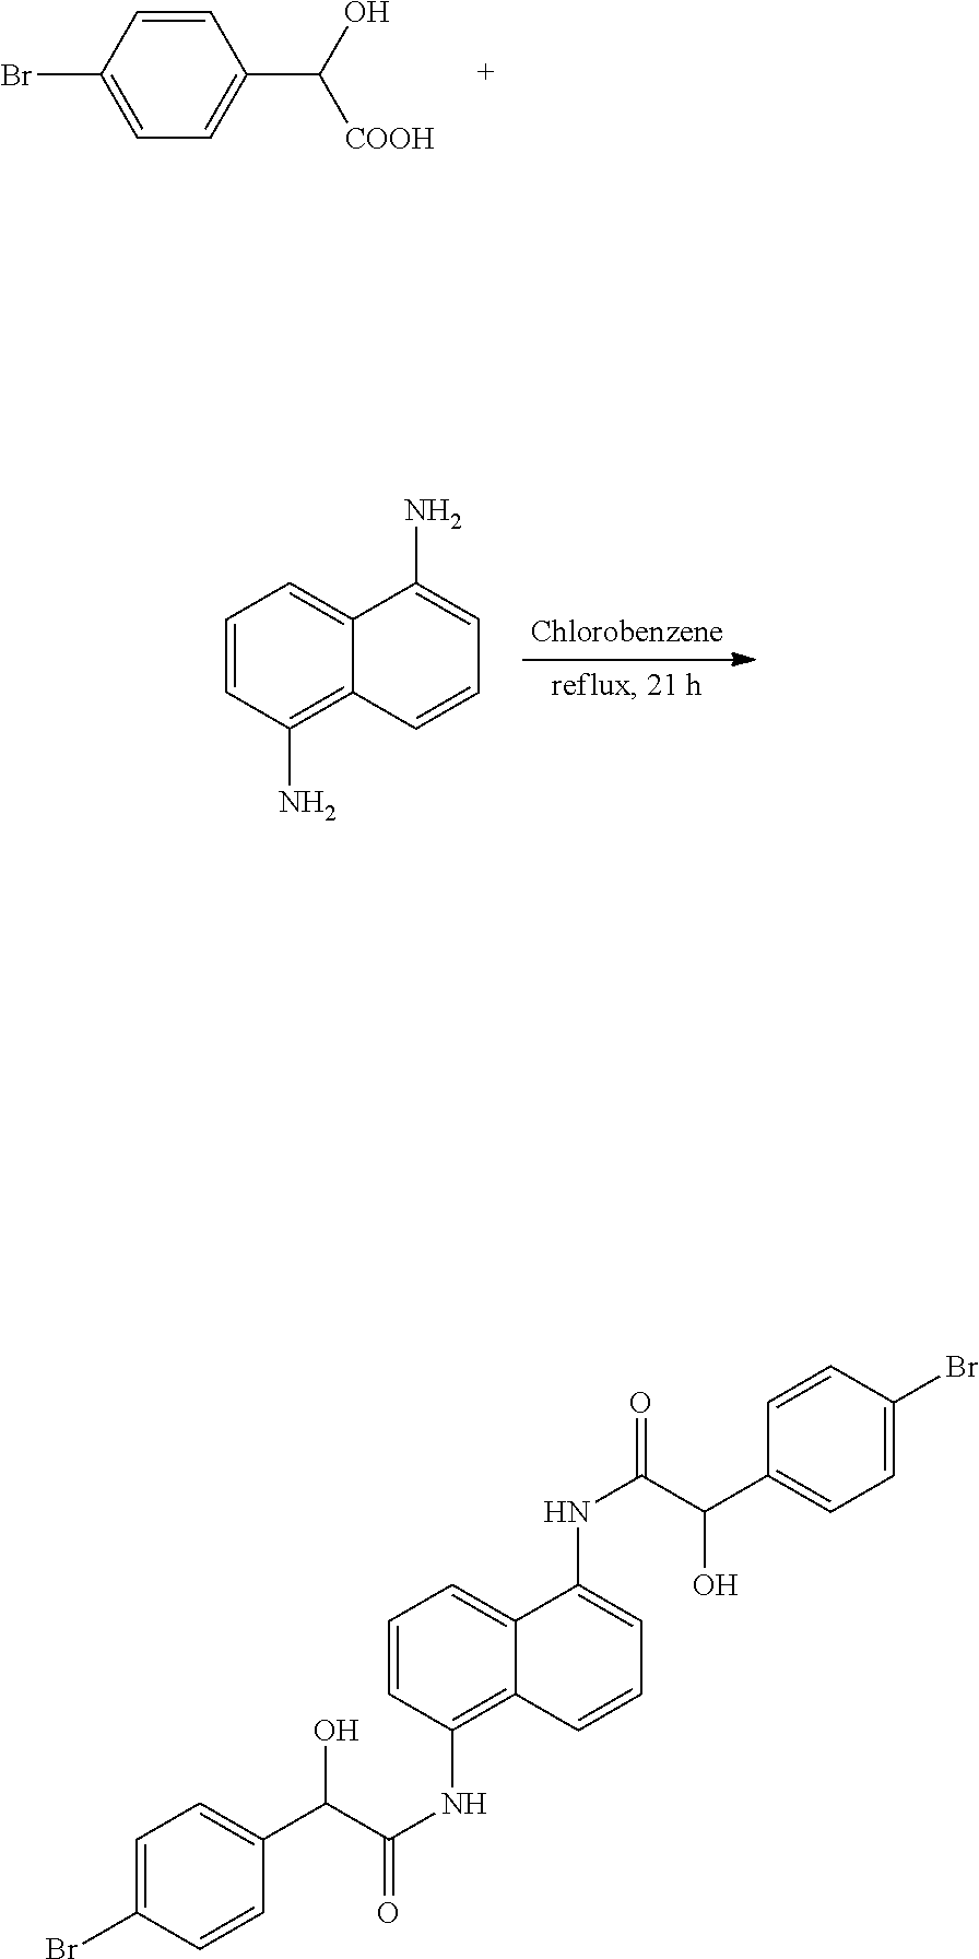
C1(Br)=CC=C(C([COOH])O)C=C1.C1=CC(N)=C2C(=C1)C(N)=CC=C2.C1=CC(NC(C(C2=CC=C(Br)C=C2)O)=O)=C2C(=C1)C(NC(C(C1=CC=C(Br)C=C1)O)=O)=CC=C2
